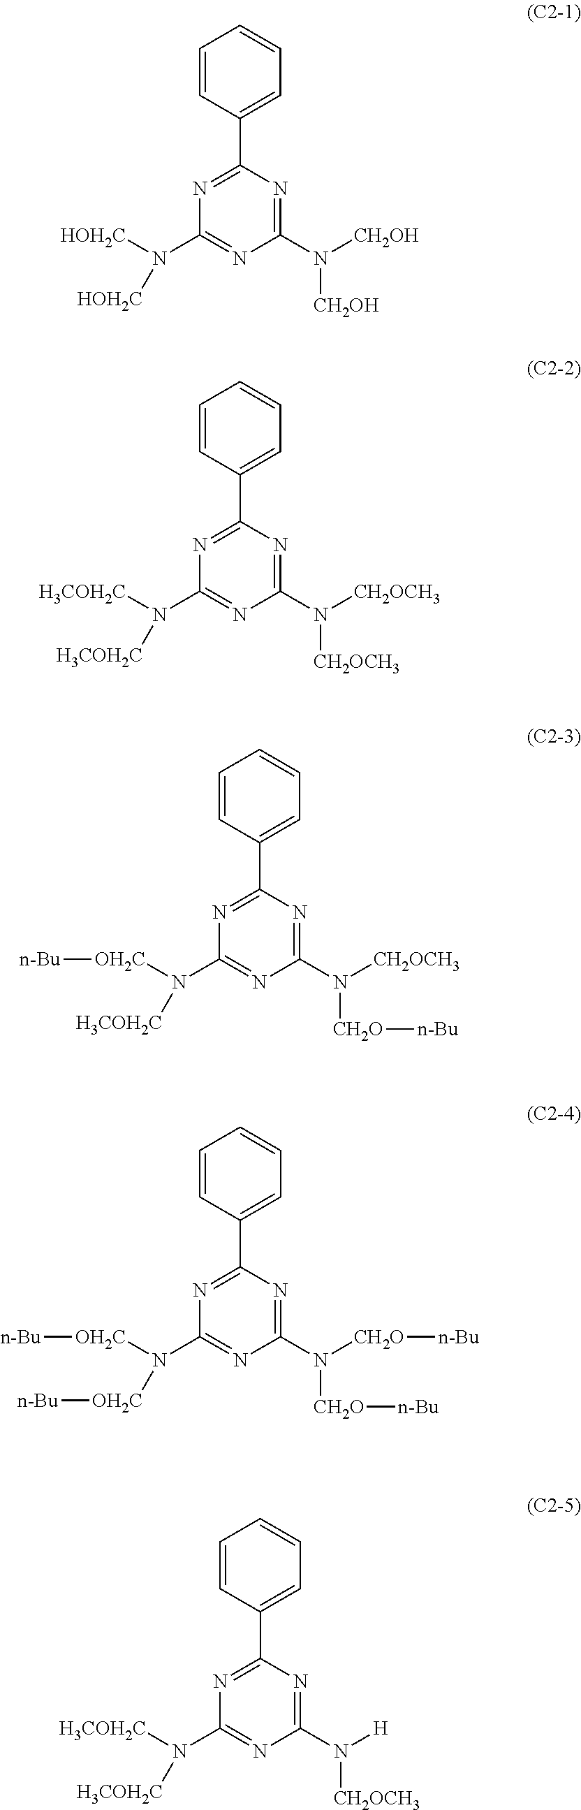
C1(N([CH2OH])[CH2OH])=NC(C2=CC=CC=C2)=NC(N([HOH2C])[HOH2C])=N1.C1(N([CH2OCH3])[CH2OCH3])=NC(C2=CC=CC=C2)=NC(N([H3COH2C])[H3COH2C])=N1.C1(N([CH2OCH3])[CH2O][n-Bu])=NC(C2=CC=CC=C2)=NC(N([H3COH2C])[OH2C][n-Bu])=N1.C1(N([CH2O][n-Bu])[CH2O][n-Bu])=NC(C2=CC=CC=C2)=NC(N([OH2C][n-Bu])[OH2C][n-Bu])=N1.C1(N([H])[CH2OCH3])=NC(C2=CC=CC=C2)=NC(N([H3COH2C])[H3COH2C])=N1
